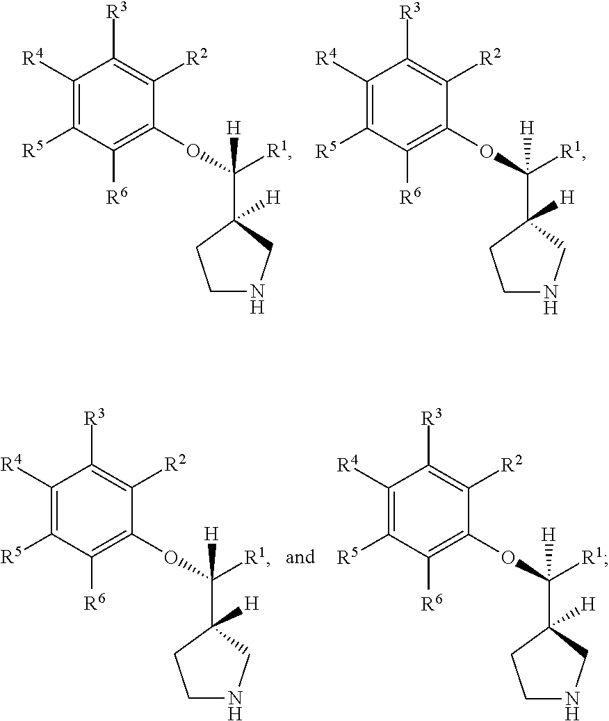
C1([R4])=C([R5])C([R6])=C(OC(C2([H])CCNC2)([R1])[H])C([R2])=C1[R3].C1([R4])=C([R5])C([R6])=C(OC(C2([H])CCNC2)([R1])[H])C([R2])=C1[R3].C1([R4])=C([R5])C([R6])=C(OC(C2([H])CCNC2)([R1])[H])C([R2])=C1[R3].C1([R4])=C([R5])C([R6])=C(OC(C2([H])CCNC2)([R1])[H])C([R2])=C1[R3]
